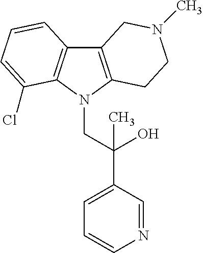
C12=C(N(CC(C3=CC=CN=C3)(O)C)C3=C1C=CC=C3Cl)CCN(C)C2
